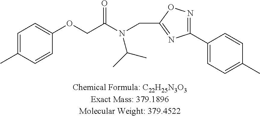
O(CC(N(CC1=NC(C2=CC=C(C)C=C2)=NO1)C(C)C)=O)C1=CC=C(C)C=C1
